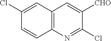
C1(Cl)=CC2=C(C=C1)N=C(Cl)C([CHO])=C2
